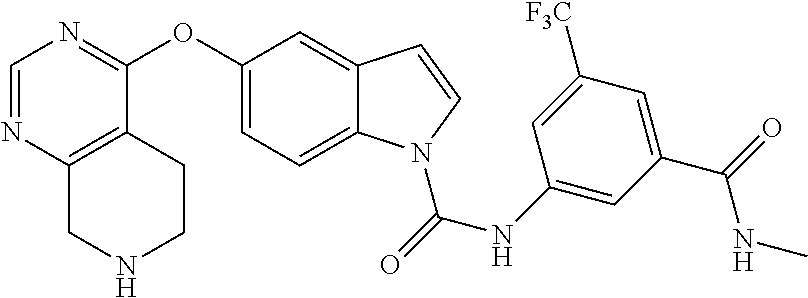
C1=NC2=C(C(OC3=CC=C4C(=C3)C=CN4C(=O)NC3=CC(C(=O)NC)=CC([F3C])=C3)=N1)CCNC2
